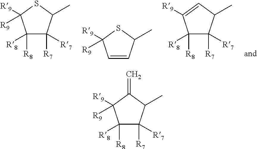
C1=CC(C)SC1([R9])[R9].C1([R8])([R8])C([R7])([R7])C(C)SC1([R9])[R9].C1([R8])([R8])C([R7])([R7])C(C)C=C1[R9].C1([R8])([R8])C([R7])([R7])C(C)C(=C)C1([R9])[R9]
